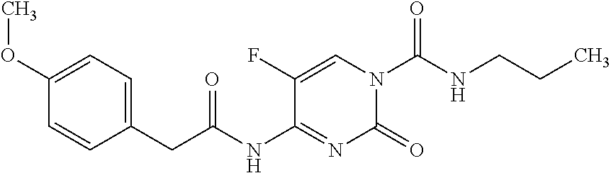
C1=C(F)C(NC(CC2=CC=C(OC)C=C2)=O)=NC(=O)N1C(NCCC)=O
